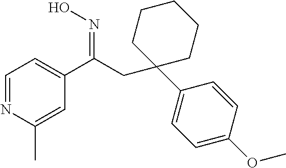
C1=NC(C)=CC(C(=NO)CC2(C3=CC=C(OC)C=C3)CCCCC2)=C1
